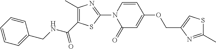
C1=CN(C2=NC(C)=C(C(NCC3=CC=CC=C3)=O)S2)C(=O)C=C1OCC1=CSC(C)=N1
